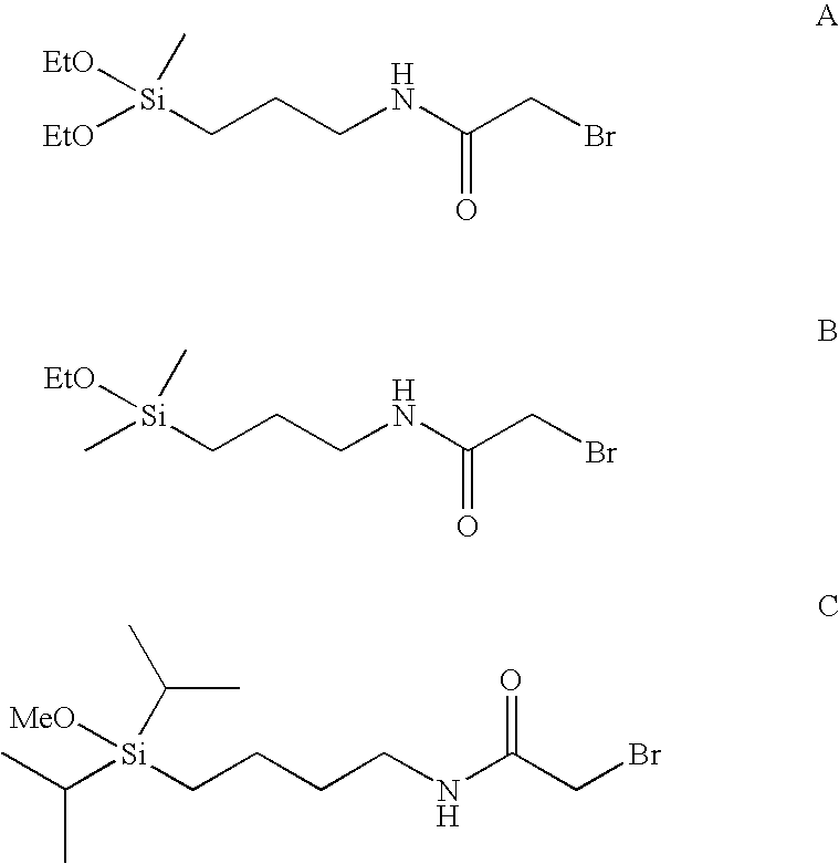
[EtO][Si](CCCNC(CBr)=O)([EtO])C.C[Si](CCCNC(CBr)=O)([EtO])C.C([Si](CCCCNC(CBr)=O)([MeO])C(C)C)(C)C
